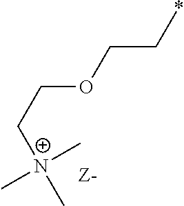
*CCOCC[N+](C)(C)C
